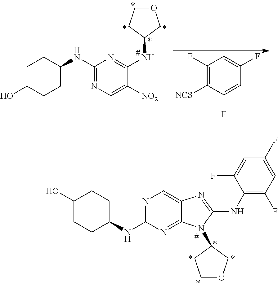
C1(NC2CCC(O)CC2)=NC=C([NO2])C(NC2COCC2)=N1.C1(F)=C([NCS])C(F)=CC(F)=C1.C1(NC2CCC(O)CC2)=NC=C2C(=N1)N(C1COCC1)C(NC1=C(F)C=C(F)C=C1F)=N2
